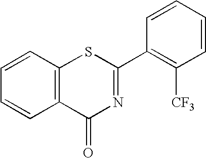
C1=CC2=C(C=C1)C(=O)N=C(C1=C([CF3])C=CC=C1)S2
